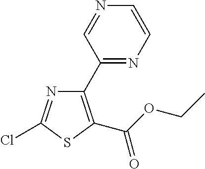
C1(C2=NC=CN=C2)=C(C(=O)OCC)SC(Cl)=N1
